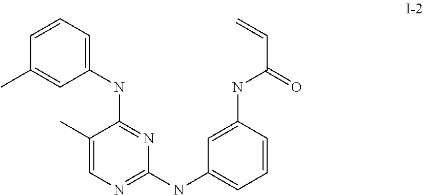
C1=CC=C(NC2=NC(NC3=CC=CC(NC(C=C)=O)=C3)=NC=C2C)C=C1C
